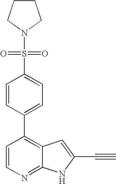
C1=CC(C2=C3C(=NC=C2)NC(C#C)=C3)=CC=C1S(N1CCCC1)(=O)=O
